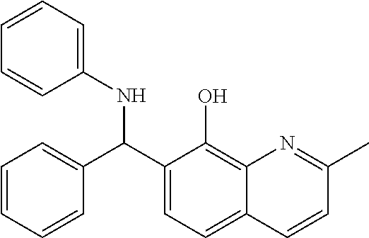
N(C(C1=CC=C2C(=C1O)N=C(C)C=C2)C1=CC=CC=C1)C1=CC=CC=C1
